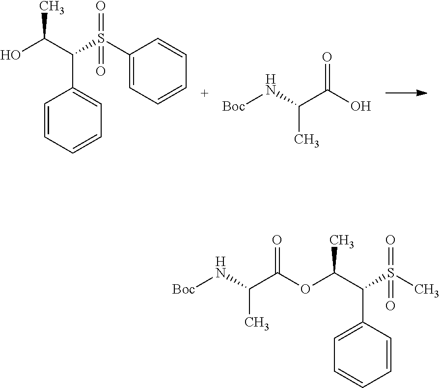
C(C)(C(S(C1=CC=CC=C1)(=O)=O)C1=CC=CC=C1)O.N(C(C(O)=O)C)[Boc].C(C)(C(S(C)(=O)=O)C1=CC=CC=C1)OC(C(N[Boc])C)=O
